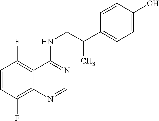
C1=CC(F)=C2C(=C1F)C(NCC(C1=CC=C(O)C=C1)C)=NC=N2
